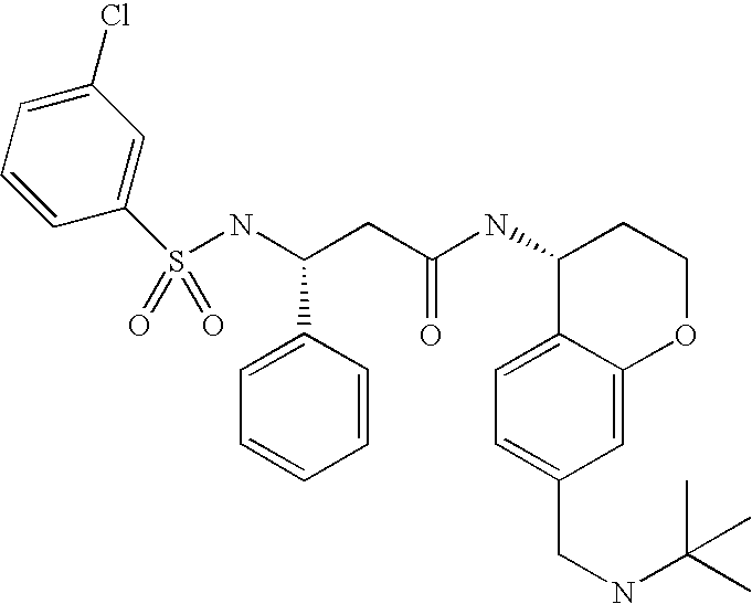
S(NC(CC(NC1C2=CC=C(CNC(C)(C)C)C=C2OCC1)=O)C1=CC=CC=C1)(=O)(=O)C1=CC(Cl)=CC=C1
